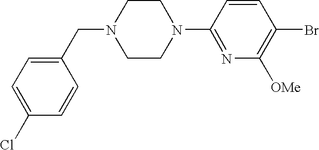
N1(CC2=CC=C(Cl)C=C2)CCN(C2=NC([OMe])=C(Br)C=C2)CC1
